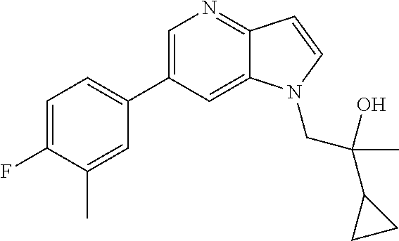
C1=C(C2=CC=C(F)C(C)=C2)C=C2C(=N1)C=CN2CC(C1CC1)(C)O
